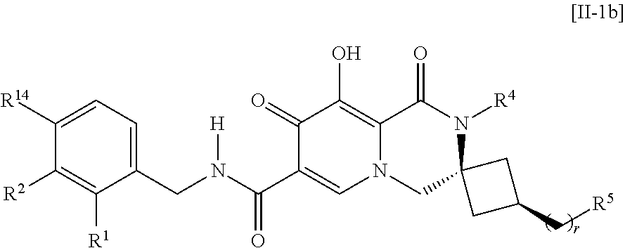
C1([R14])=CC=C(CN(C(C2=CN3C(=C(O)C2=O)C(=O)N([R4])C2(C3)CC(C[R5])C2)=O)[H])C([R1])=C1[R2]
